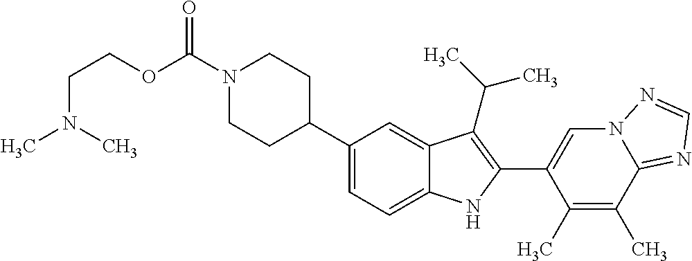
O(C(=O)N1CCC(C2=CC=C3C(=C2)C(C(C)C)=C(C2=CN4C(=NC=N4)C(C)=C2C)N3)CC1)CCN(C)C
